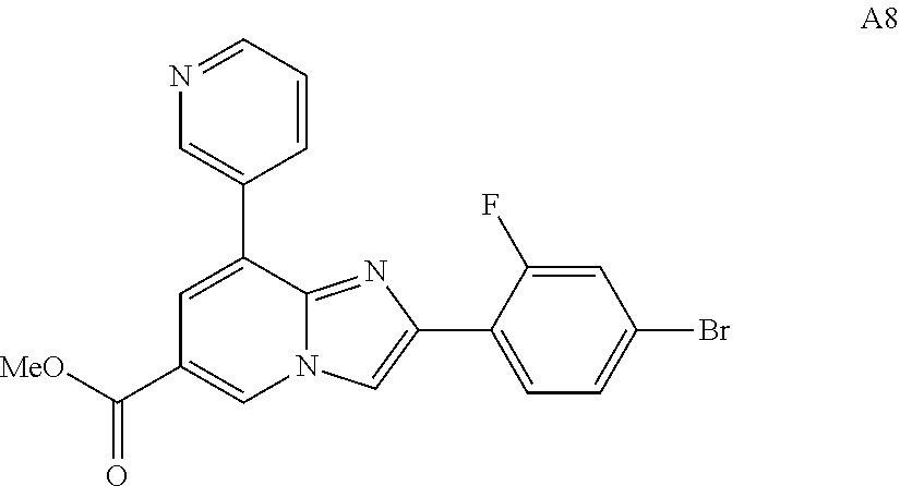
C12=NC(C3=CC=C(Br)C=C3F)=CN1C=C(C([MeO])=O)C=C2C1=CN=CC=C1
